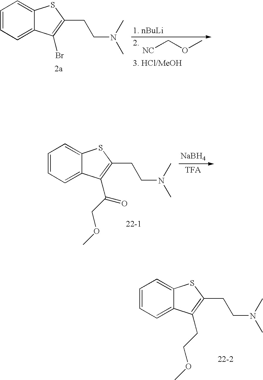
C1=CC=C2C(=C1)SC(CCN(C)C)=C2CCOC.C1=CC=C2C(=C1)SC(CCN(C)C)=C2Br.[NC]COC.C1=CC=C2C(=C1)SC(CCN(C)C)=C2C(COC)=O.[NaBH4]
